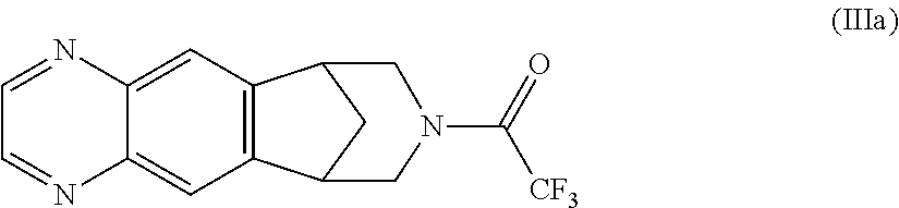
C12=C(C=C3C(=C1)N=CC=N3)C1CC2CN(C([CF3])=O)C1
